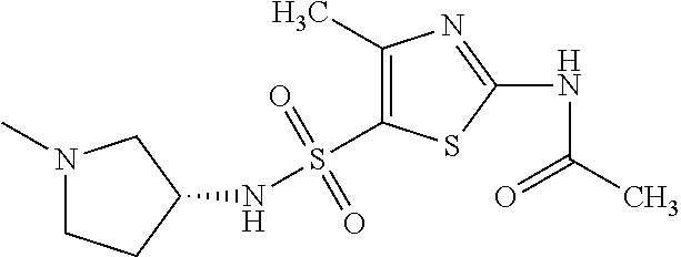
C1(C)=C(S(NC2CN(C)CC2)(=O)=O)SC(NC(C)=O)=N1
